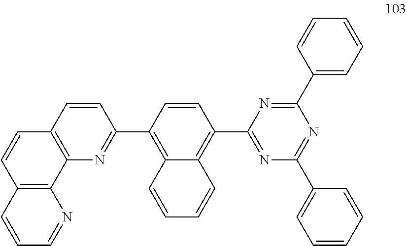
C12=C(C=CC(C3=C4C(=C(C5=NC(C6=CC=CC=C6)=NC(C6=CC=CC=C6)=N5)C=C3)C=CC=C4)=N1)C=CC1=C2N=CC=C1
